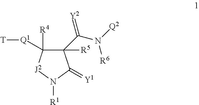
C1(C(N([Q2])[R6])=[Y2])([R5])C([Q1][T])([R4])[J2]N([R1])C1=[Y1]
